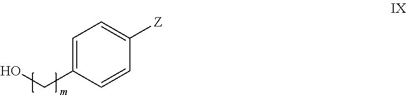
C1=C(CO)C=CC([Z])=C1
